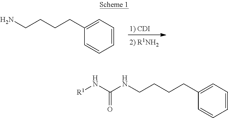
C1=CC=C(CCCCN)C=C1.C1=CC=C(CCCCNC(N[R1])=O)C=C1
